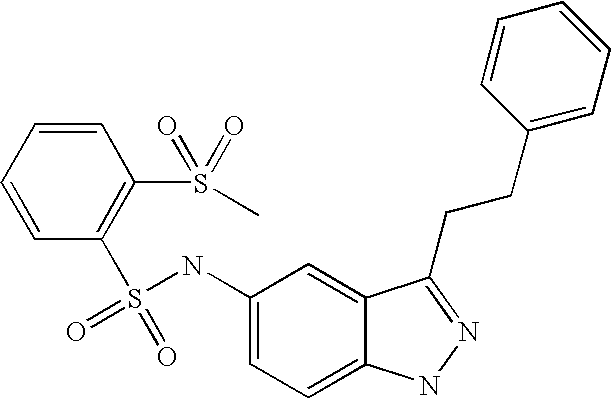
C1=CC(S(=O)(=O)NC2=CC=C3C(=C2)C(CCC2=CC=CC=C2)=NN3)=C(S(=O)(=O)C)C=C1
